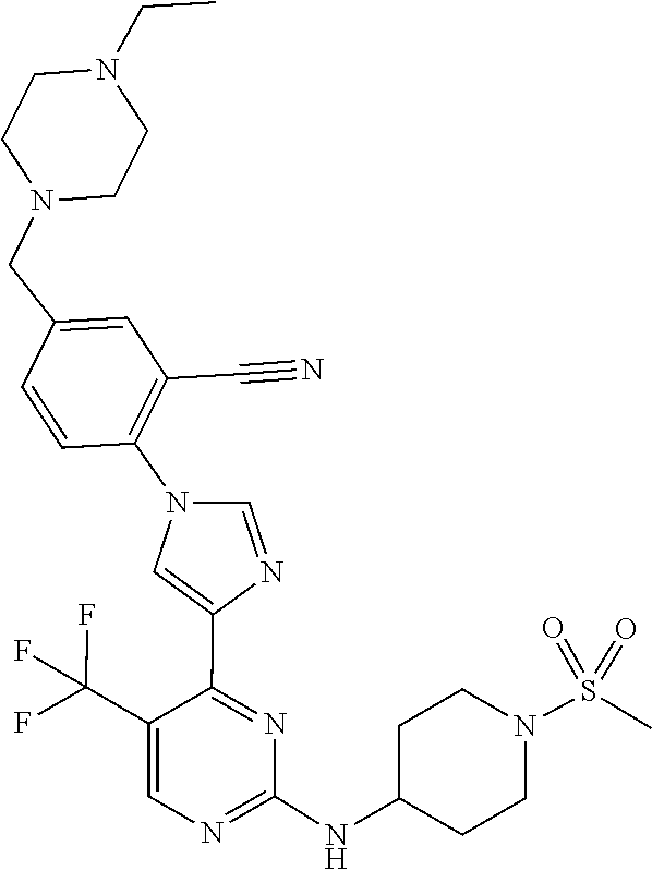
C1(NC2CCN(S(=O)(=O)C)CC2)=NC=C(C(F)(F)F)C(C2=CN(C3=C(C#N)C=C(CN4CCN(CC)CC4)C=C3)C=N2)=N1
